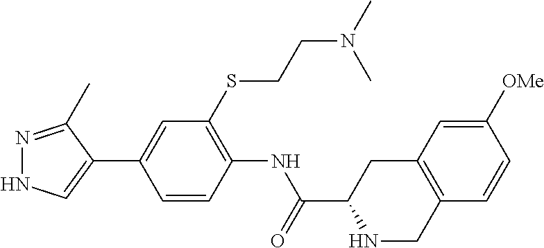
N1=C(C)C(C2=CC(SCCN(C)C)=C(NC(=O)C3NCC4=C(C3)C=C([OMe])C=C4)C=C2)=CN1
